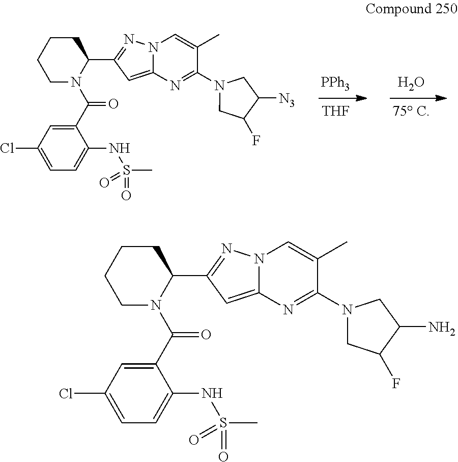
C1(C(N2C(C3=NN4C(=C3)N=C(N3CC(F)C(N)C3)C(C)=C4)CCCC2)=O)=CC(Cl)=CC=C1NS(C)(=O)=O.C1(C(N2C(C3=NN4C(=C3)N=C(N3CC(F)C([N3])C3)C(C)=C4)CCCC2)=O)=CC(Cl)=CC=C1NS(C)(=O)=O.[PPh3].[THF].O.[75 C]
